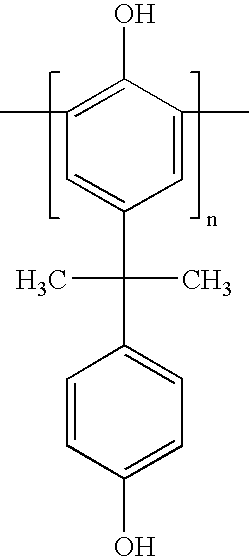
C1=C(C)C(O)=C(C)C=C1C(C1=CC=C(O)C=C1)(C)C
